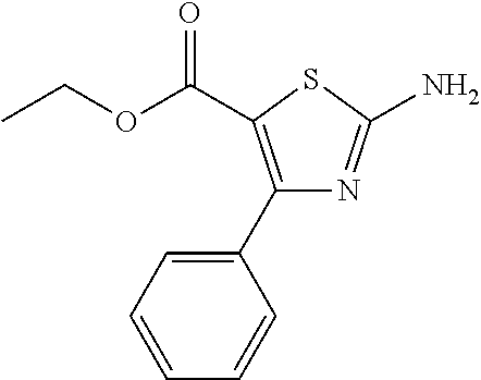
C1=CC=C(C2=C(C(=O)OCC)SC(N)=N2)C=C1
